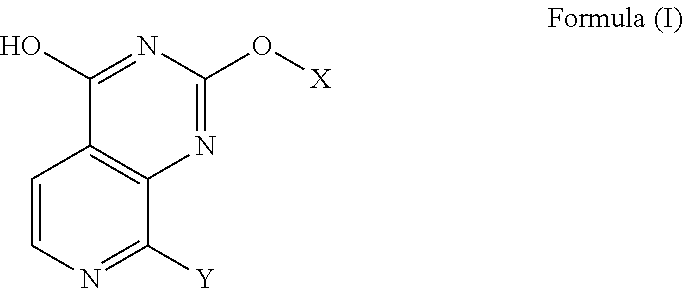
N1=C(O)C2=C(N=C1O[X])C([Y])=NC=C2
